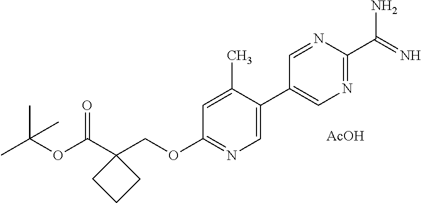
O(C(C1(COC2=NC=C(C3=CN=C(C(N)=N)N=C3)C(C)=C2)CCC1)=O)C(C)(C)C.[AcOH]
